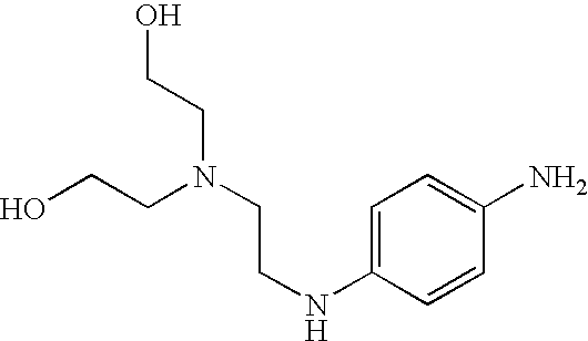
C1=C(NCCN(CCO)CCO)C=CC(N)=C1
